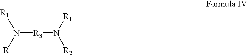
N([R3]N([R1])[R2])([R])[R1]
